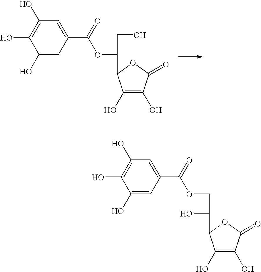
C1=C(O)C(O)=C(O)C=C1C(=O)OC(CO)C1C(O)=C(O)C(=O)O1.C1(O)=C(O)C(=O)OC1C(O)COC(C1=CC(O)=C(O)C(O)=C1)=O
